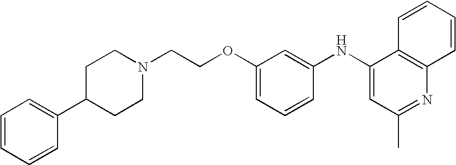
N1(CCOC2=CC=CC(NC3=CC(C)=NC4=C3C=CC=C4)=C2)CCC(C2=CC=CC=C2)CC1
